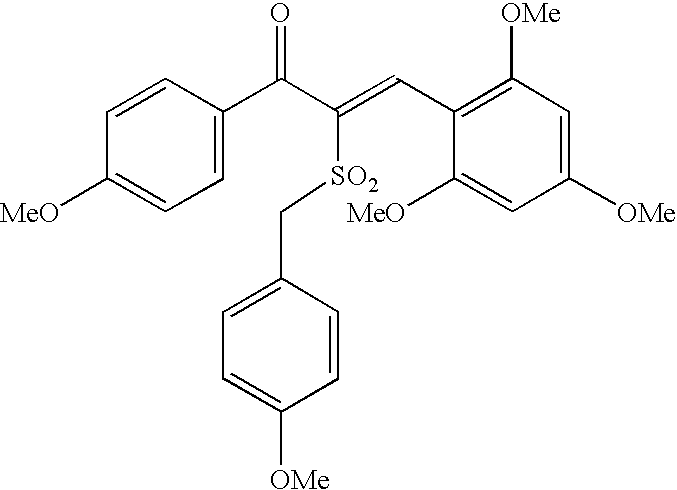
C1=CC([MeO])=CC=C1C(C(=CC1=C([OMe])C=C([OMe])C=C1[MeO])[SO2]CC1=CC=C([OMe])C=C1)=O
